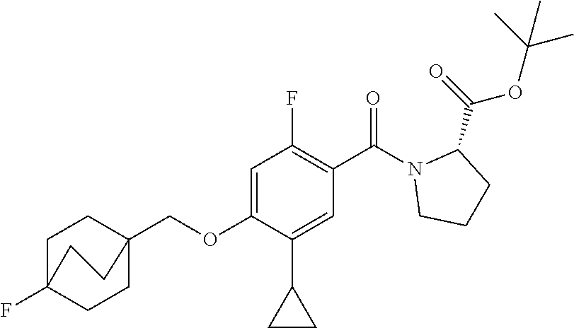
C(OC1=CC(F)=C(C(N2CCCC2C(=O)OC(C)(C)C)=O)C=C1C1CC1)C12CCC(F)(CC1)CC2
